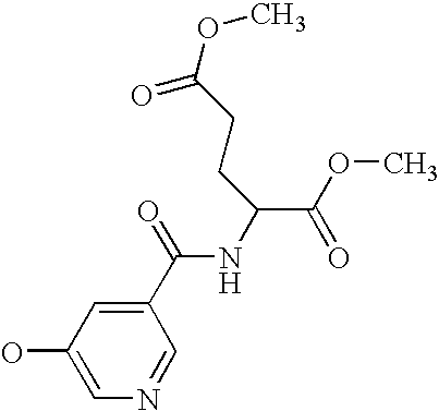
OC1=CN=CC(C(NC(C(OC)=O)CCC(=O)OC)=O)=C1
